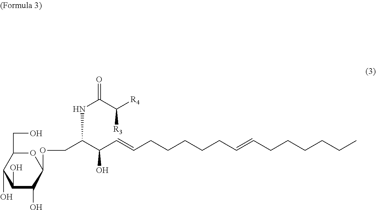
O1C(CO)C(O)C(O)C(O)C1OCC(C(C=CCCCCCC=CCCCCCC)O)NC(C([R4])[R3])=O
